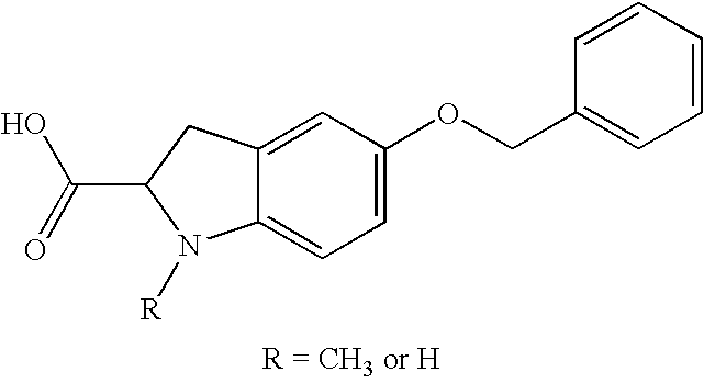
C1=C(OCC2=CC=CC=C2)C=C2C(=C1)N([R])C(C(=O)O)C2
